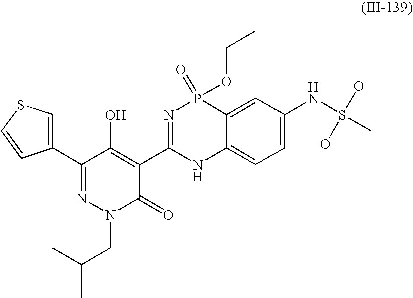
C1(C2=NN(CC(C)C)C(=O)C(C3=NP(=O)(OCC)C4=CC(NS(C)(O)O)=CC=C4N3)=C2O)=CSC=C1
